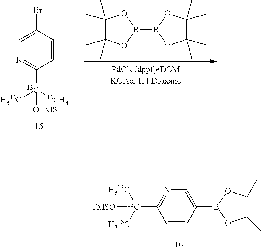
C1(Br)=CN=C([13C]([13CH3])([H313C])[OTMS])C=C1.C1(C)(C)C(C)(C)OB(B2OC(C)(C)C(C)(C)O2)O1.C1(B2OC(C)(C)C(C)(C)O2)=CN=C([13C]([H313C])([H313C])[TMSO])C=C1
